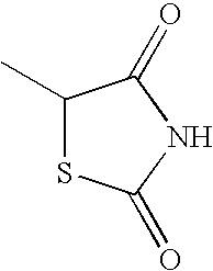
C1(C)SC(=O)NC1=O
